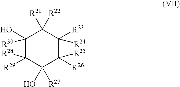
C1(O)([R30])C([R29])([R28])C(O)([R27])C([R26])([R25])C([R23])([R24])C1([R21])[R22]
